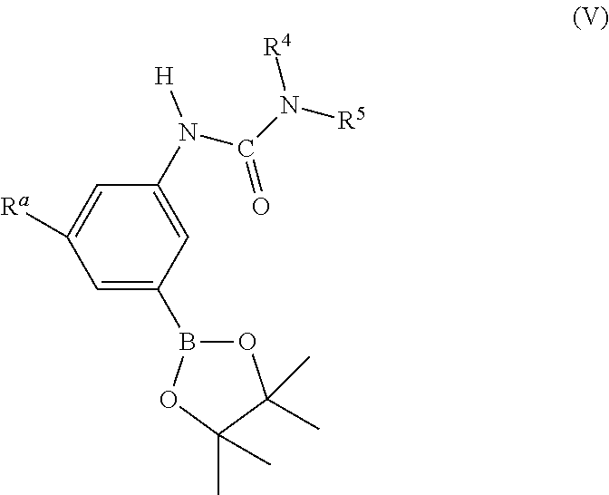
C1(N(C(N([R5])[R4])=O)[H])=CC(B2OC(C)(C)C(C)(C)O2)=CC([Ra])=C1
